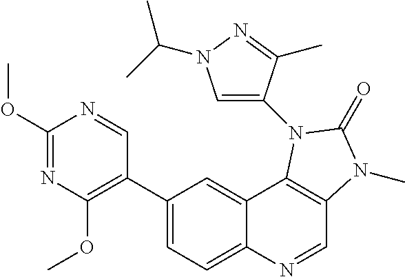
C1(OC)=NC(OC)=C(C2=CC=C3C(=C2)C2=C(C=N3)N(C)C(=O)N2C2=CN(C(C)C)N=C2C)C=N1
